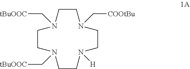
C1N(C[tBuOOC])CCN(C[tBuOOC])CCN([H])CCN(C[COOtBu])C1
